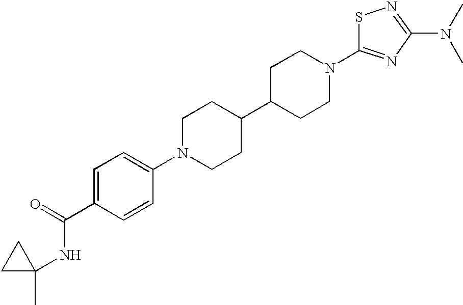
C1N(C2=CC=C(C(NC3(C)CC3)=O)C=C2)CCC(C2CCN(C3=NC(N(C)C)=NS3)CC2)C1
